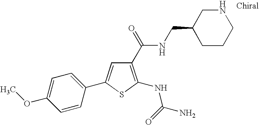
C1=C(OC)C=CC(C2=CC(C(NCC3CCCNC3)=O)=C(NC(=O)N)S2)=C1
